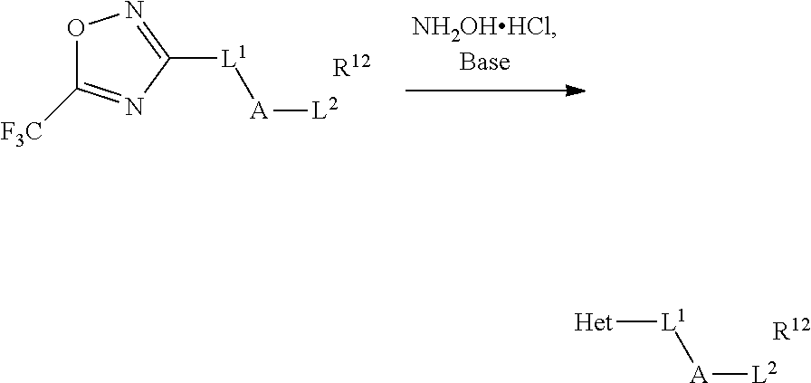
[Het][L1][A][L2].[R12].[R12].[L1]([A][L2])C1=NOC([F3C])=N1
